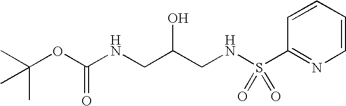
C(OC(NCC(CNS(C1=NC=CC=C1)(=O)=O)O)=O)(C)(C)C
